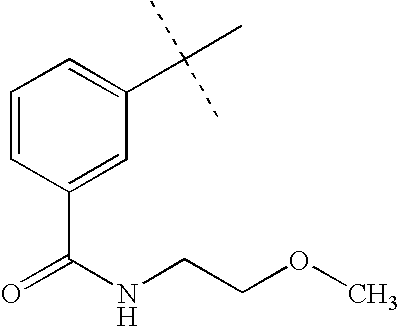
C1=CC(C(=O)NCCOC)=CC(C(C)(C)C)=C1
